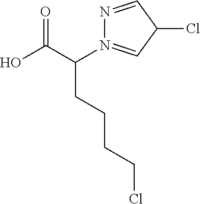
C(C(O)=O)(CCCCCl)N1=CC(Cl)C=N1
